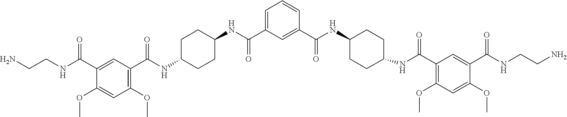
C1(C(NC2CCC(NC(C3=C(OC)C=C(OC)C(C(NCCN)=O)=C3)=O)CC2)=O)=CC(C(NC2CCC(NC(C3=C(OC)C=C(OC)C(C(NCCN)=O)=C3)=O)CC2)=O)=CC=C1
